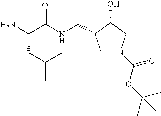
C1N(C(OC(C)(C)C)=O)CC(O)C1CNC(C(N)CC(C)C)=O
